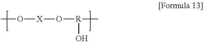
CO[X]O[R](C)O
